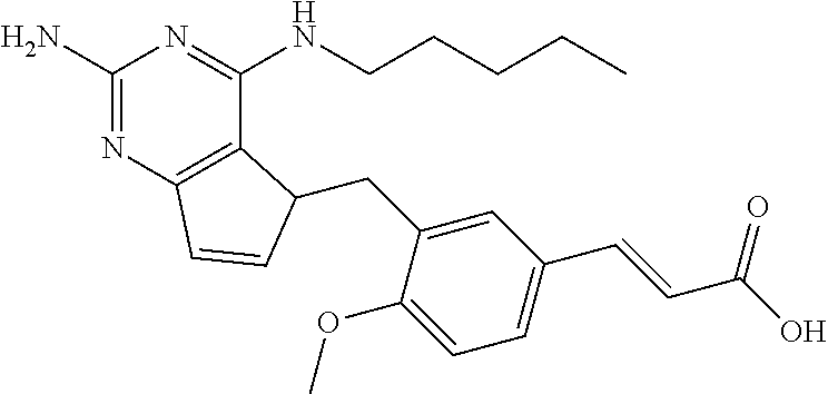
C1(N)=NC2=C(C(NCCCCC)=N1)C(CC1=CC(C=CC(O)=O)=CC=C1OC)C=C2
